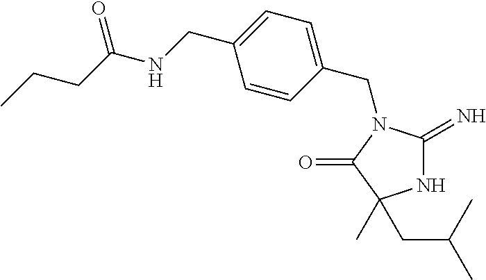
N1C(=N)N(CC2=CC=C(CNC(CCC)=O)C=C2)C(=O)C1(CC(C)C)C
